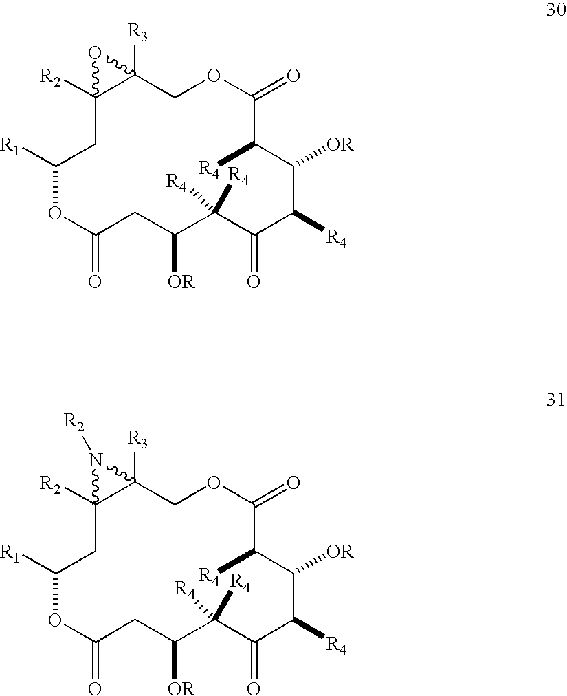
C12([R2])CC([R1])OC(=O)CC([OR])C([R4])([R4])C(=O)C([R4])C([OR])C([R4])C(=O)OCC1([R3])O2.C12([R2])CC([R1])OC(=O)CC([OR])C([R4])([R4])C(=O)C([R4])C([OR])C([R4])C(=O)OCC1([R3])N2[R2]
